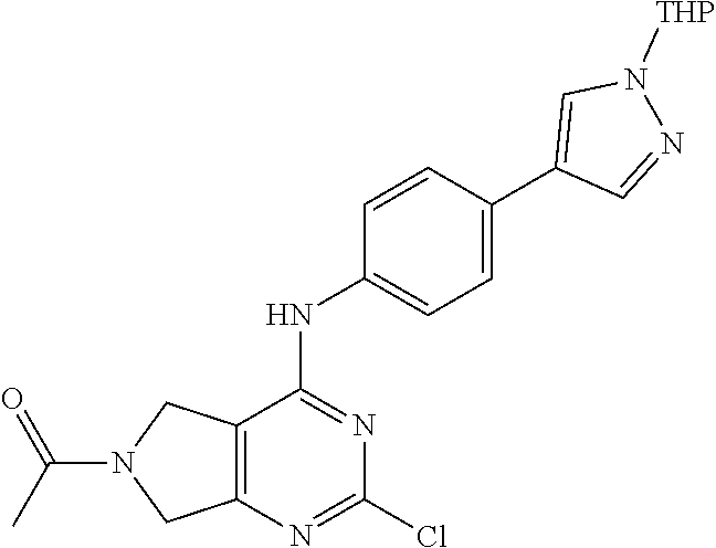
C12=C(N=C(Cl)N=C1NC1=CC=C(C3=CN([THP])N=C3)C=C1)CN(C(C)=O)C2
